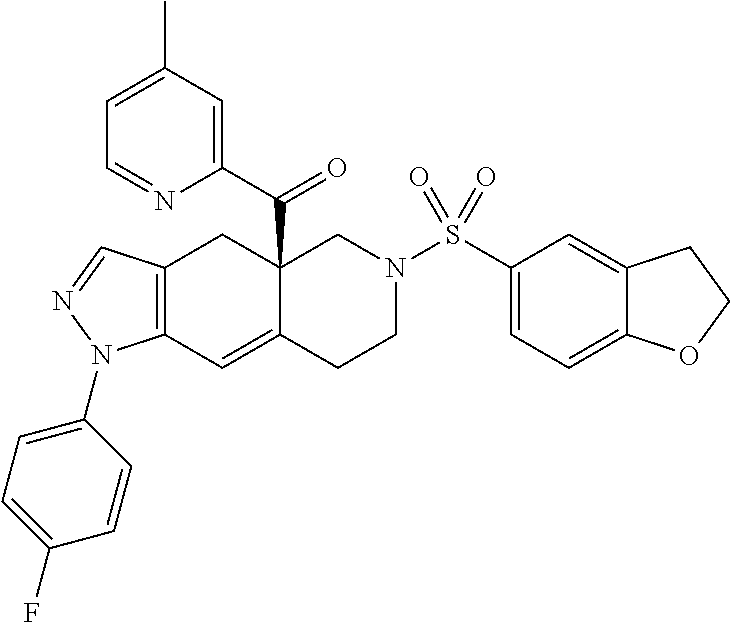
C12(C(C3=CC(C)=CC=N3)=O)C(=CC3=C(C1)C=NN3C1=CC=C(F)C=C1)CCN(S(C1=CC=C3C(=C1)CCO3)(=O)=O)C2
